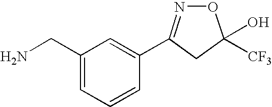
C1=C(CN)C=C(C2=NOC(O)([CF3])C2)C=C1
